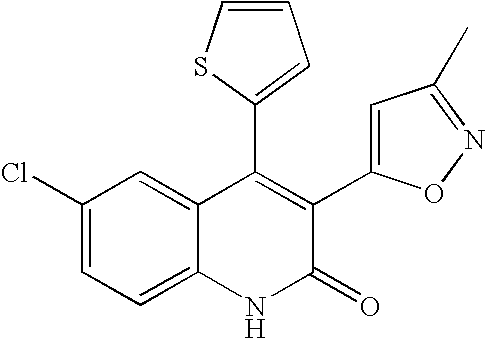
C1(Cl)=CC=C2C(=C1)C(C1=CC=CS1)=C(C1=CC(C)=NO1)C(=O)N2
